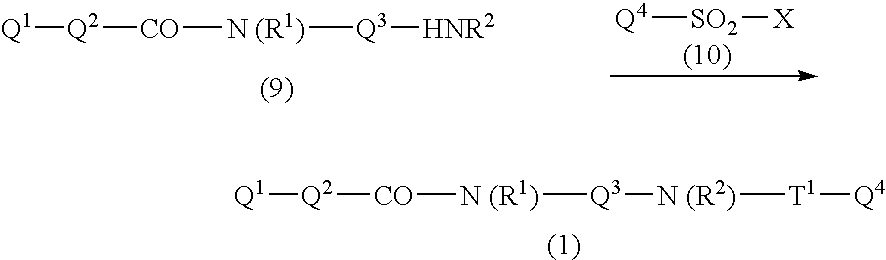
[Q4][SO2][X].[Q2]([CO][N (R1)][Q3][HNR2])[Q1].[Q2]([CO][N (R1)][Q3][N (R2)][T1][Q4])[Q1]
